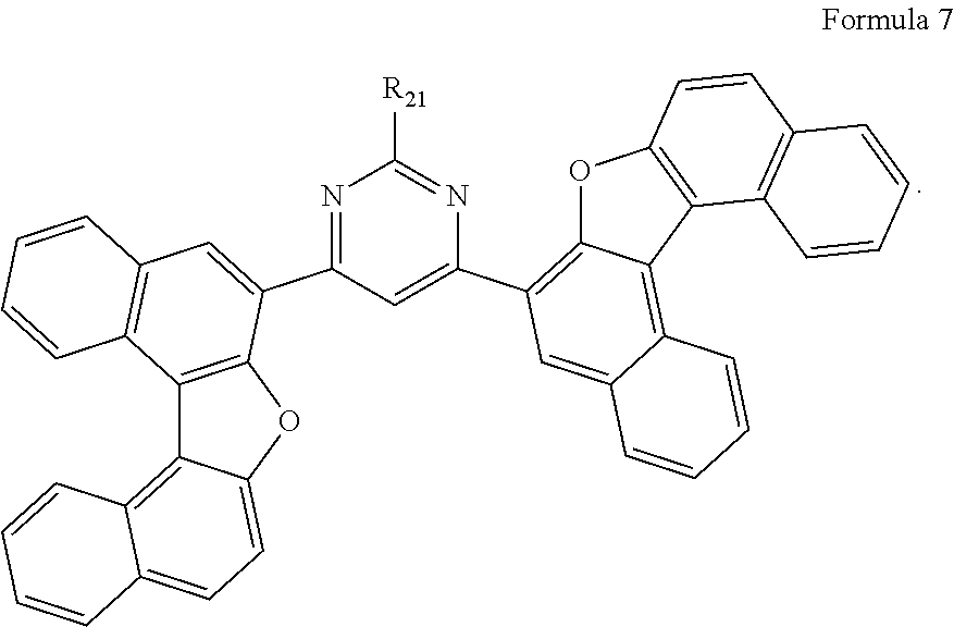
N1=C(C2=CC3=C(C4=C2OC2=CC=C5C(=C42)C=CC=C5)C=CC=C3)C=C(C2=C3OC4=C(C3=C3C(=C2)C=CC=C3)C2=C(C=C4)C=CC=C2)N=C1[R21]
